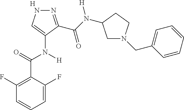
[H].C1=C(F)C(C(=O)N(C2=CNN=C2C(N([H])C2CN(CC3=CC=CC=C3)CC2)=O)[H])=C(F)C=C1
